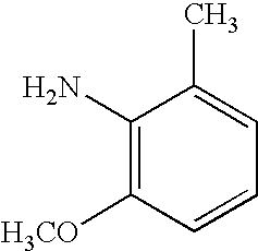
C1(N)=C([H3CO])C=CC=C1C
